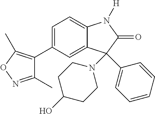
C1=C(C2=C(C)ON=C2C)C=C2C(=C1)N([H])C(=O)C2(N1CCC(O)CC1)C1=CC=CC=C1
